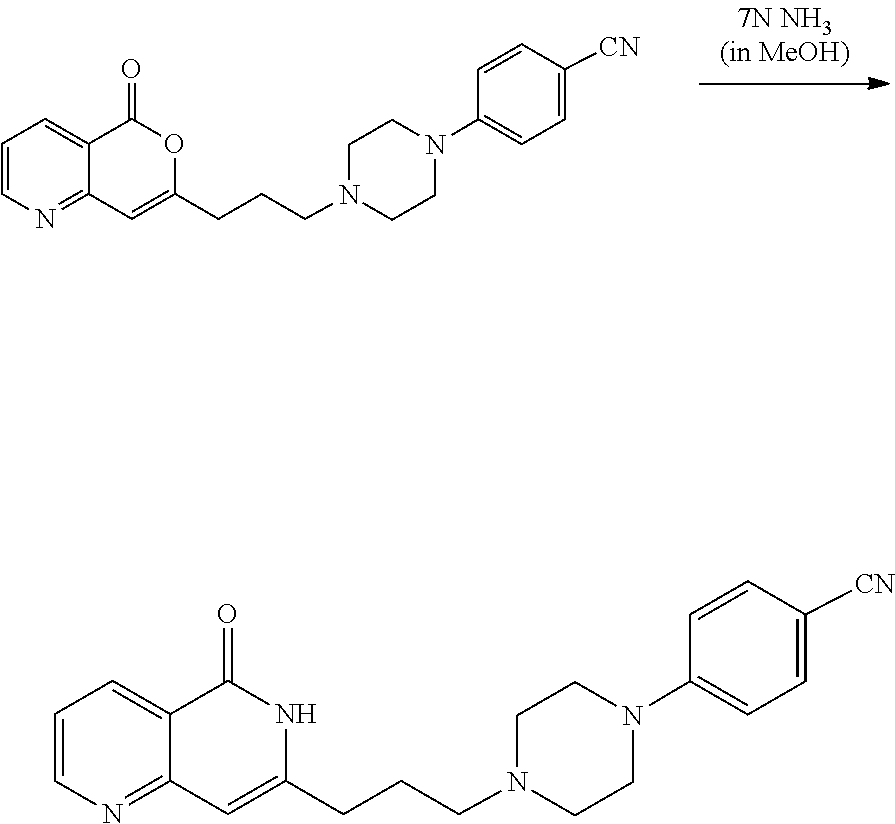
C1CN(CCCC2=CC3=NC=CC=C3C(=O)O2)CCN1C1=CC=C([CN])C=C1.C1CN(CCCC2=CC3=NC=CC=C3C(=O)N2)CCN1C1=CC=C([CN])C=C1
